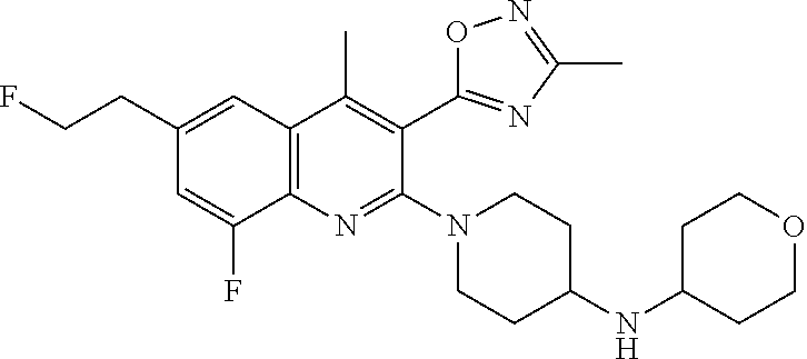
C1(CCF)=CC2=C(N=C(N3CCC(NC4CCOCC4)CC3)C(C3=NC(C)=NO3)=C2C)C(F)=C1
